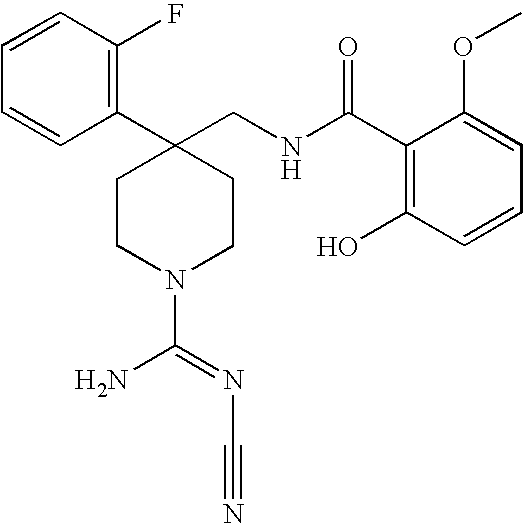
C1(C2(CNC(C3=C(O)C=CC=C3OC)=O)CCN(C(=NC#N)N)CC2)=C(F)C=CC=C1
